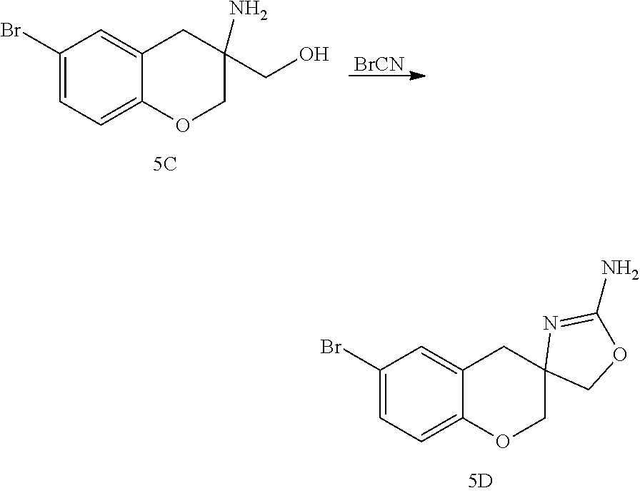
C1(Br)=CC=C2C(=C1)CC1(CO2)COC(N)=N1.C1(Br)=CC=C2C(=C1)CC(CO)(N)CO2.[BrCN]
